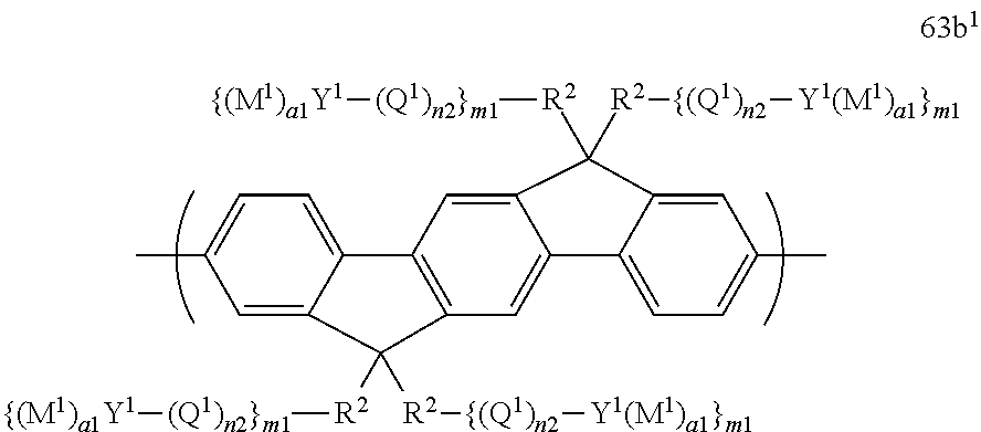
C12=CC=C(C)C=C1C([R2][(Q1)n2}m1][{(M1)a1Y1])([R2][{(Q1)n2][Y1(M1)a1}m1])C1=C2C=C2C(=C1)C1=CC=C(C)C=C1C2([R2][{(Q1)n2][Y1(M1)a1}m1])[R2][(Q1)n2}m1][{(M1)a1Y1]
